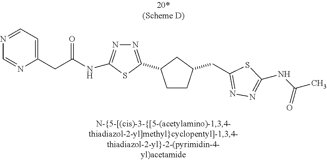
C1CC(CC2=NN=C(NC(C)=O)S2)CC1C1=NN=C(NC(=O)CC2=CC=NC=N2)S1
